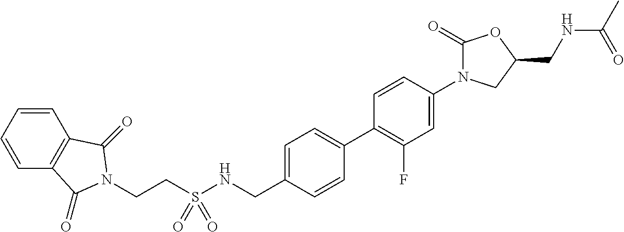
C12=C(C=CC=C1)C(=O)N(CCS(NCC1=CC=C(C3=C(F)C=C(N4C(=O)OC(CNC(C)=O)C4)C=C3)C=C1)(=O)=O)C2=O
